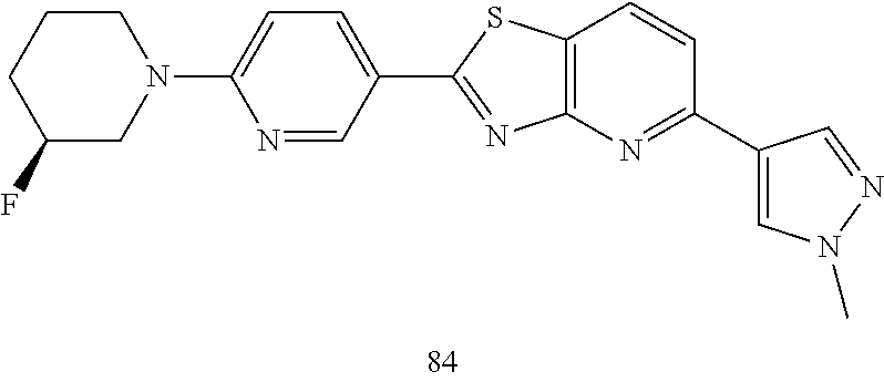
N1(C2=CC=C(C3=NC4=C(C=CC(C5=CN(C)N=C5)=N4)S3)C=N2)CCCC(F)C1
